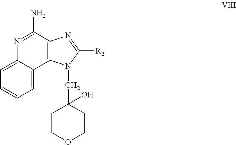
C12=C(C(N)=NC3=CC=CC=C13)N=C([R2])N2CC1(O)CCOCC1
